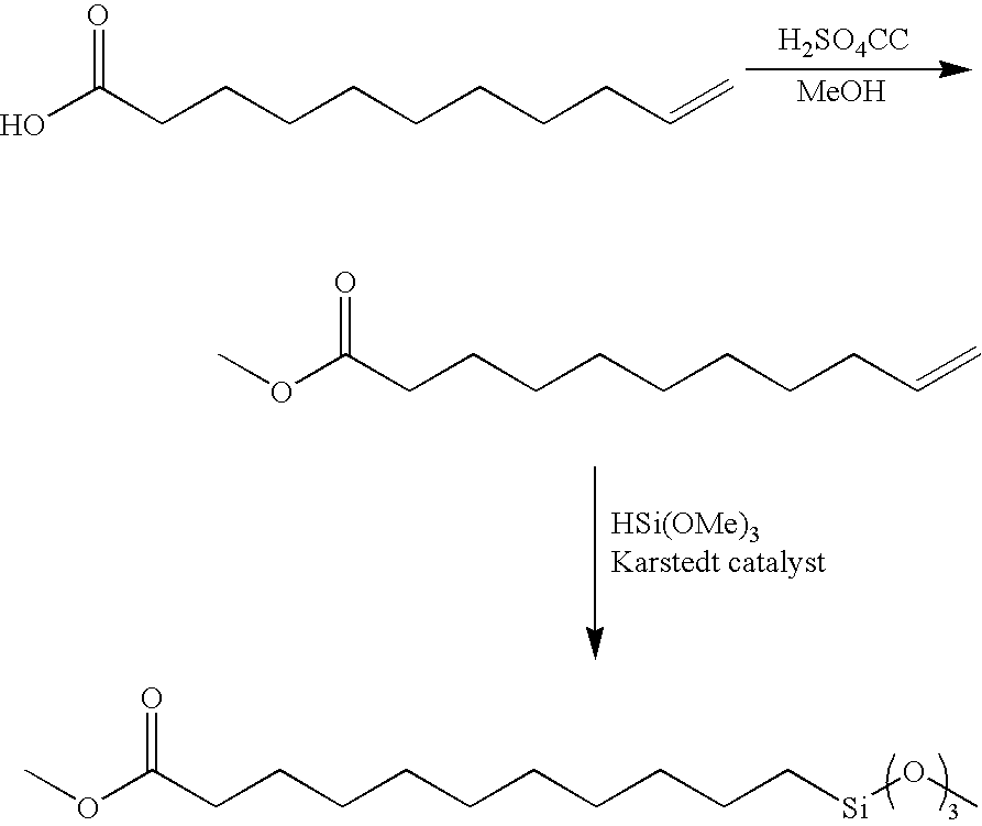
[H2SO4CC].[MeOH].OC(CCCCCCCCC=C)=O.O(C(CCCCCCCCCC[Si]OC)=O)C.O(C(CCCCCCCCC=C)=O)C
